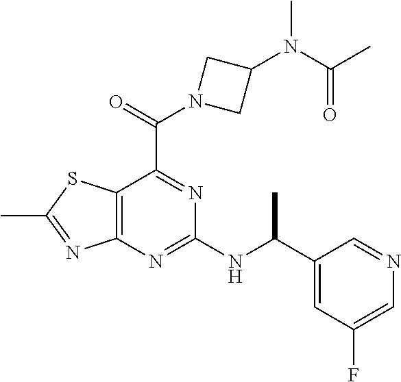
C12=C(N=C(NC(C3=CC(F)=CN=C3)C)N=C1C(=O)N1CC(N(C(C)=O)C)C1)N=C(C)S2
